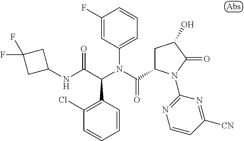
C1(F)=CC(N(C(=O)C2CC(O)C(=O)N2C2=NC=CC([CN])=N2)C(C(NC2CC(F)(F)C2)=O)C2=C(Cl)C=CC=C2)=CC=C1
